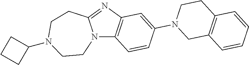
C12=C(C=CC(N3CC4=C(CC3)C=CC=C4)=C1)N1C(=N2)CCN(C2CCC2)CC1
